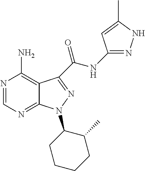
N1=CN=C2C(=C1N)C(C(NC1=NNC(C)=C1)=O)=NN2C1CCCCC1C
